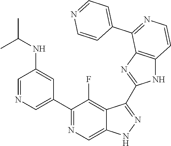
C1=NC=C(C2=NC=C3C(=C2F)C(C2=NC4=C(N2)C=CN=C4C2=CC=NC=C2)=NN3)C=C1NC(C)C
